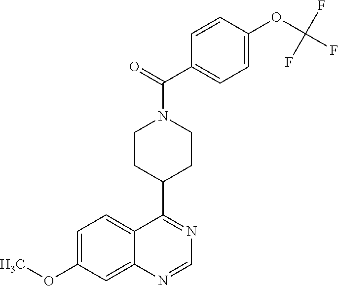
C12=CC=C(OC)C=C1N=CN=C2C1CCN(C(=O)C2=CC=C(OC(F)(F)F)C=C2)CC1
